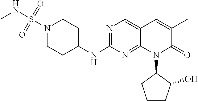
N1(S(NC)(=O)=O)CCC(NC2=NC=C3C(=N2)N(C2CCCC2O)C(=O)C(C)=C3)CC1
